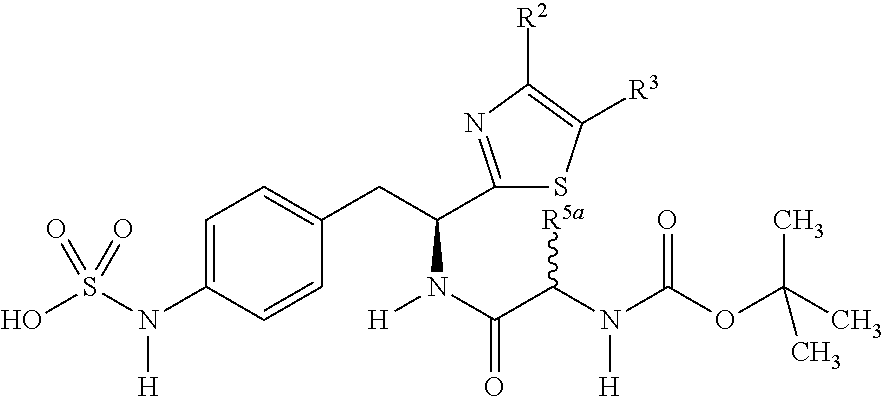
C1=C(N(S(O)(=O)=O)[H])C=CC(CC(C2=NC([R2])=C([R3])S2)N([H])C(C(N(C(OC(C)(C)C)=O)[H])[R5a])=O)=C1
